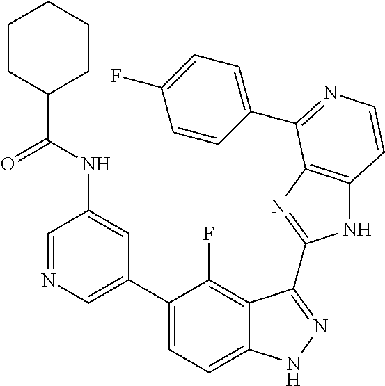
C1=C(C2=CC=C3C(=C2F)C(C2=NC4=C(N2)C=CN=C4C2=CC=C(F)C=C2)=NN3)C=C(NC(C2CCCCC2)=O)C=N1
